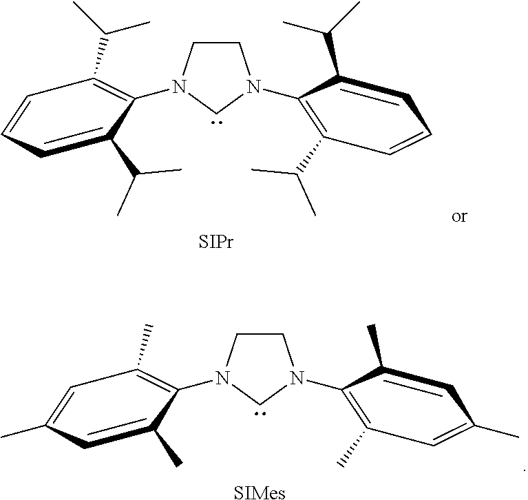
C1CN(C2=C(C(C)C)C=CC=C2C(C)C)CN1C1=C(C(C)C)C=CC=C1C(C)C.[SIPr].C1CN(C2=C(C)C=C(C)C=C2C)CN1C1=C(C)C=C(C)C=C1C.[SIMes]
